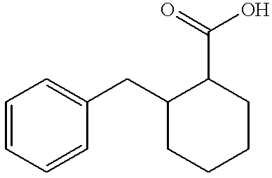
C1=CC=CC(CC2CCCCC2C(=O)O)=C1
